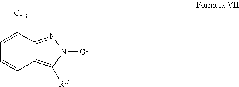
C12=NN([G1])C([RC])=C1C=CC=C2[CF3]
